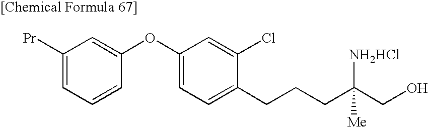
C1([Pr])=CC=CC(OC2=CC=C(CCCC(CO)([NH2HCl])[Me])C(Cl)=C2)=C1
